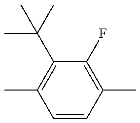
C1=CC(C)=C(F)C(C(C)(C)C)=C1C
